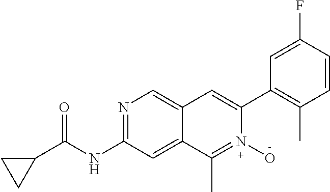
N1=C(NC(C2CC2)=O)C=C2C(=C1)C=C(C1=C(C)C=CC(F)=C1)N(O)=C2C
